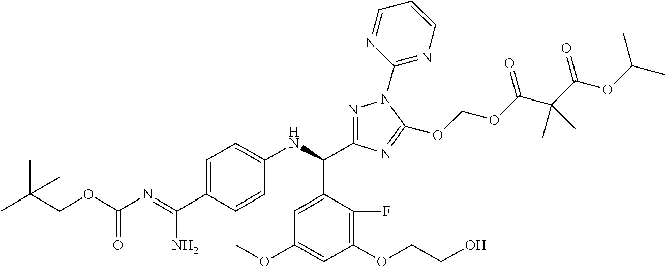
C(COC(N=C(C1=CC=C(NC(C2=NN(C3=NC=CC=N3)C(OCOC(C(C(OC(C)C)=O)(C)C)=O)=N2)C2=CC(OC)=CC(OCCO)=C2F)C=C1)N)=O)(C)(C)C
